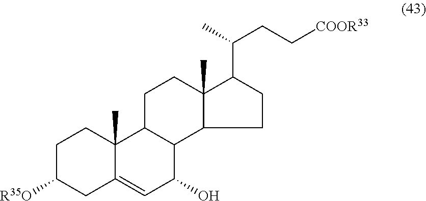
C1C([R35O])CC2=CC(O)C3C(C2(C)C1)CCC1(C)C3CCC1C(C)CC[COOR33]
